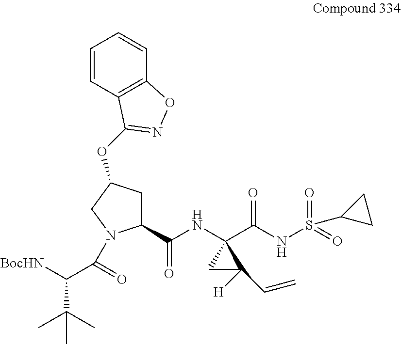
C1(C(NC2(C(NS(=O)(=O)C3CC3)=O)CC2([H])C=C)=O)CC(OC2=NOC3=C2C=CC=C3)CN1C(C([BocHN])C(C)(C)C)=O
